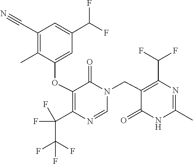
N1(CC2=C(C(F)F)N=C(C)NC2=O)C=NC(C(F)(F)C(F)(F)F)=C(OC2=CC(C(F)F)=CC(C#N)=C2C)C1=O
